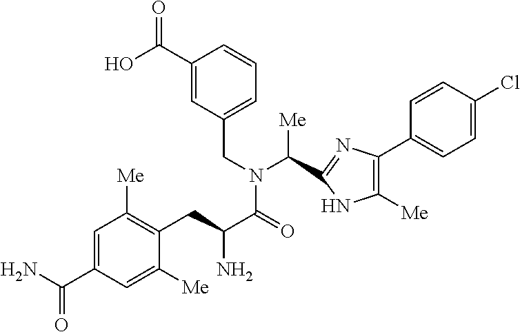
C1(C(O)=O)=CC(CN(C(=O)C(CC2=C([Me])C=C(C(N)=O)C=C2[Me])N)C([Me])C2=NC(C3=CC=C(Cl)C=C3)=C([Me])N2)=CC=C1
